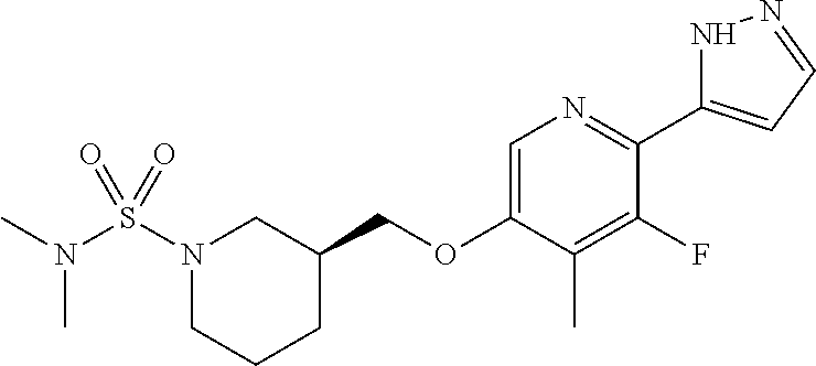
C(OC1=CN=C(C2=CC=NN2)C(F)=C1C)C1CCCN(S(N(C)C)(=O)=O)C1
